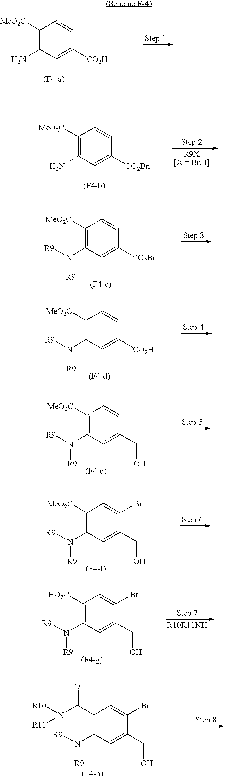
C1([MeO2C])=C(N)C=C([CO2H])C=C1.C1([MeO2C])=C(N)C=C([CO2Bn])C=C1.C1([MeO2C])=C(N([R9])[R9])C=C([CO2Bn])C=C1.C1([MeO2C])=C(N([R9])[R9])C=C([CO2H])C=C1.C1([MeO2C])=C(N([R9])[R9])C=C(CO)C=C1.C1([MeO2C])=C(N([R9])[R9])C=C(CO)C(Br)=C1.C1([HO2C])=C(N([R9])[R9])C=C(CO)C(Br)=C1.C1(C(N([R10])[R11])=O)=C(N([R9])[R9])C=C(CO)C(Br)=C1
